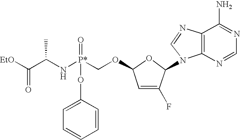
[EtO]C(C(N[P*](OC1=CC=CC=C1)(=O)COC1C=C(F)C(N2C3=C(N=C2)C(N)=NC=N3)O1)C)=O
